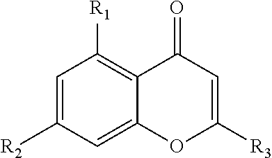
C1=C([R2])C=C2C(=C1[R1])C(=O)C=C([R3])O2
